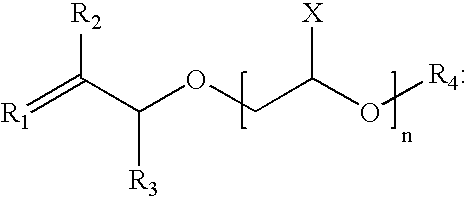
[R1]=C(C(OCC(O[R4:])[X])[R3])[R2]
